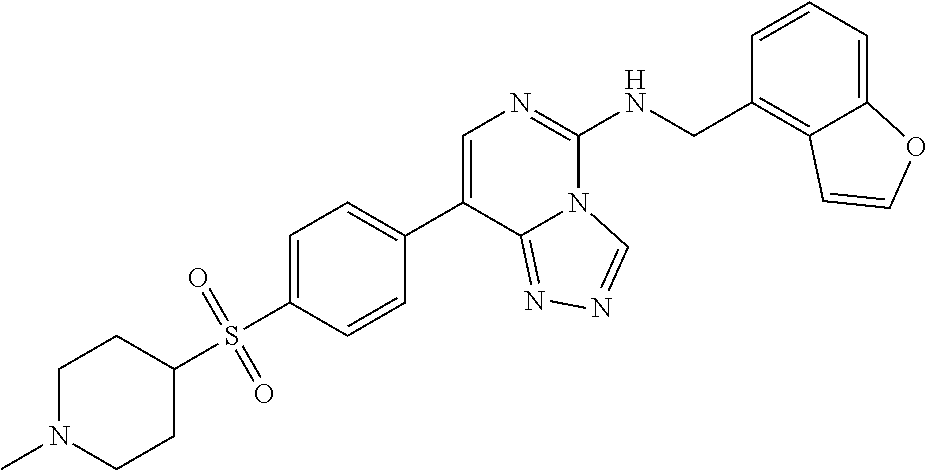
C1=C(S(C2CCN(C)CC2)(=O)=O)C=CC(C2=CN=C(NCC3=C4C(=CC=C3)OC=C4)N3C2=NN=C3)=C1
